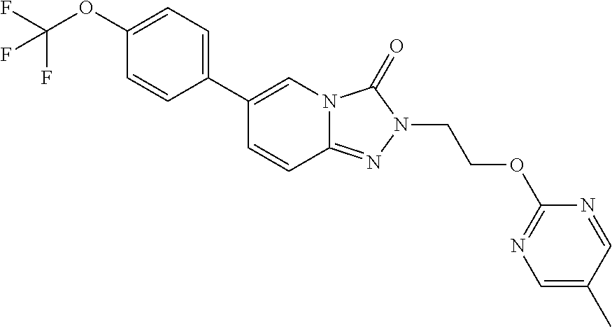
C1(OC(F)(F)F)=CC=C(C2=CN3C(=NN(CCOC4=NC=C(C)C=N4)C3=O)C=C2)C=C1
